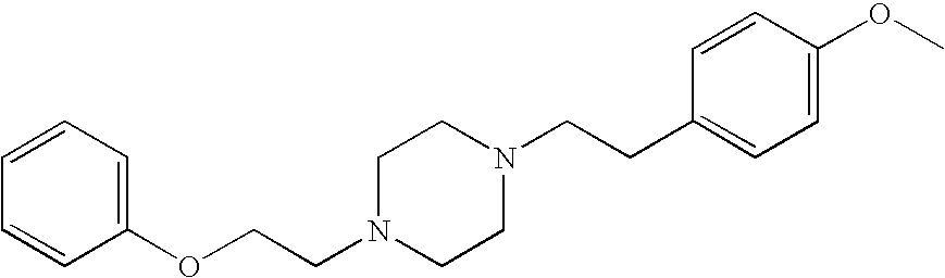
C1=CC=C(OCCN2CCN(CCC3=CC=C(OC)C=C3)CC2)C=C1
